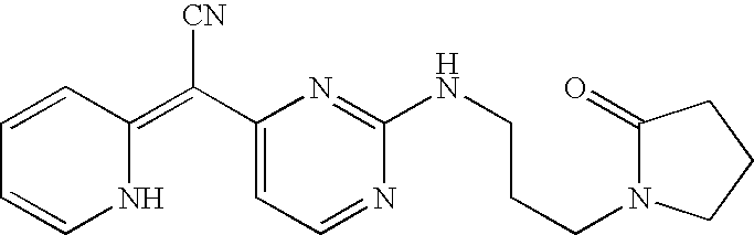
N1C(=C(C2=CC=NC(NCCCN3C(=O)CCC3)=N2)[CN])C=CC=C1
